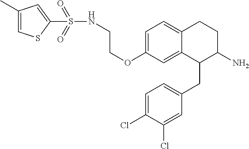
C1=C(OCCNS(=O)(=O)C2=CC(C)=CS2)C=C2C(=C1)CCC(N)C2CC1=CC=C(Cl)C(Cl)=C1
